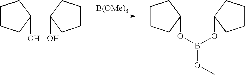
[B(OMe)3].C1CCC(C2(O)CCCC2)(O)C1.C1CCC2(C1)OB(OC)OC21CCCC1
